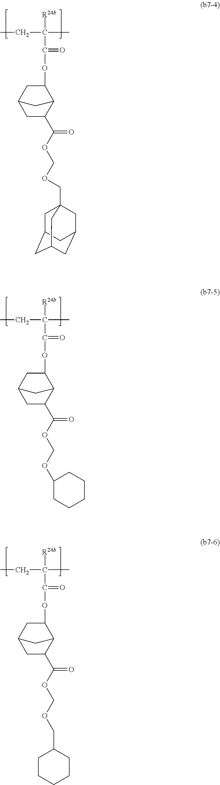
C1C(C(OCOC2CCCCC2)=O)C2C(OC(C(CC)(C)[R24b])=O)CC1C2.C1C(C(OCOCC2CCCCC2)=O)C2C(OC(C(CC)(C)[R24b])=O)CC1C2.C1C(C(OCOCC23CC4CC(CC(C2)C4)C3)=O)C2C(OC(C(CC)(C)[R24b])=O)CC1C2
